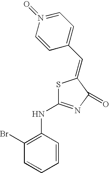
C1=CC(NC2=NC(=O)C(=CC3=CC=N(=O)C=C3)S2)=C(Br)C=C1
